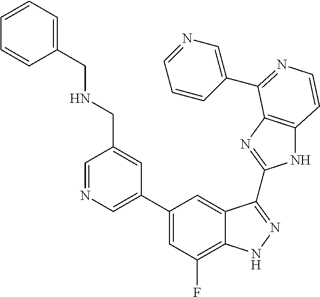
C1(C2=CN=CC(CNCC3=CC=CC=C3)=C2)=CC(F)=C2C(=C1)C(C1=NC3=C(N1)C=CN=C3C1=CN=CC=C1)=NN2
